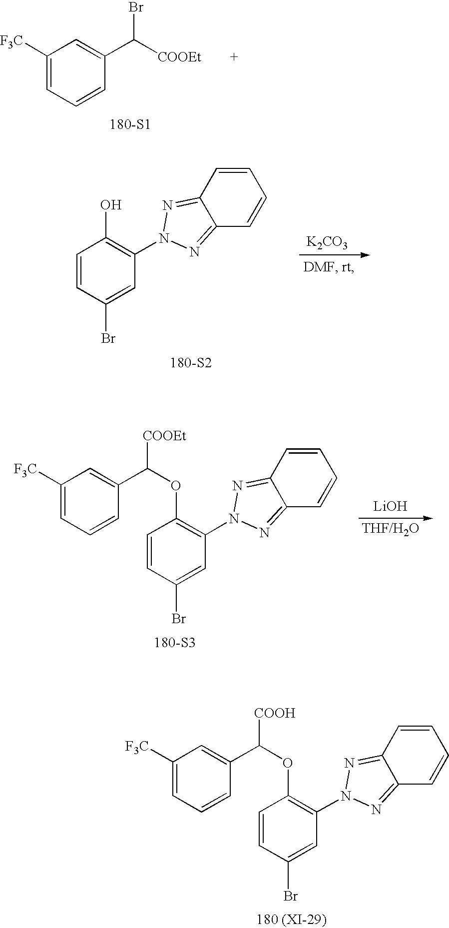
C1=CC(Br)=CC(N2N=C3C(=N2)C=CC=C3)=C1OC([COOH])C1=CC([F3C])=CC=C1.[180 (XI-29)].C1([F3C])=CC=CC(C([COOEt])Br)=C1.[180-S1].[K2CO3].[180-S2].C1=CC(Br)=CC(N2N=C3C(=N2)C=CC=C3)=C1O.C1=CC(Br)=CC(N2N=C3C(=N2)C=CC=C3)=C1OC([COOEt])C1=CC([F3C])=CC=C1.[180-S3].[LiOH]
